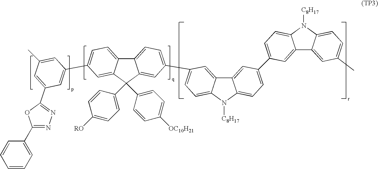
C12=CC=C(C3=CC=C4C(=C3)C3=CC(C5=CC=C6C(=C5)C5=CC(C)=CC=C5N6[C8H17])=CC=C3N4[C8H17])C=C1C(C1=CC=C([RO])C=C1)(C1=CC=C([OC10H21])C=C1)C1=CC(C3=CC(C4=NN=C(C5=CC=CC=C5)O4)=CC(C)=C3)=CC=C21
